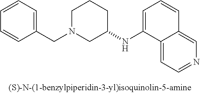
C1N(CC2=CC=CC=C2)CC(NC2=CC=CC3=CN=CC=C23)CC1
